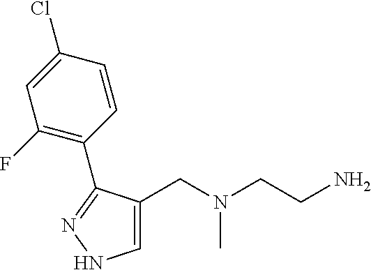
C1=C(CN(CCN)C)C(C2=C(F)C=C(Cl)C=C2)=NN1
